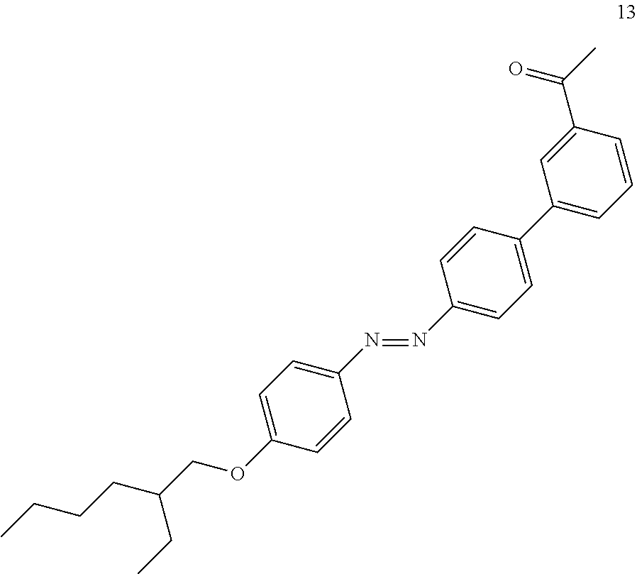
C1=CC(C2=CC=CC(C(C)=O)=C2)=CC=C1N=NC1=CC=C(OCC(CCCC)CC)C=C1
